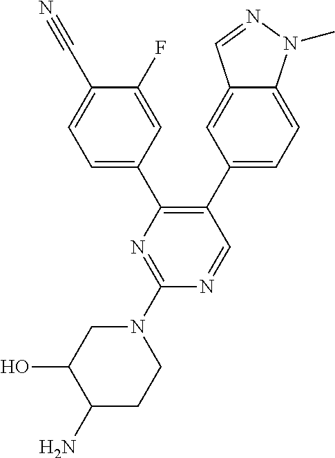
C1(C2=CC=C3C(=C2)C=NN3C)=C(C2=CC=C(C#N)C(F)=C2)N=C(N2CCC(N)C(O)C2)N=C1
